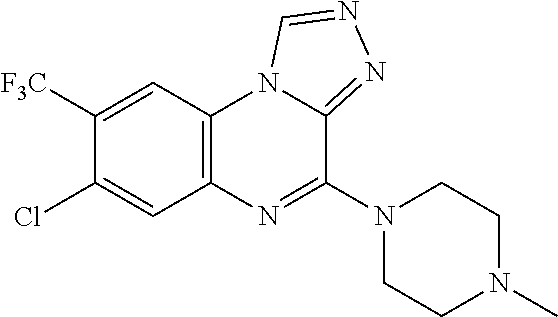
C12=C(C=C([F3C])C(Cl)=C1)N1C(=NN=C1)C(N1CCN(C)CC1)=N2
